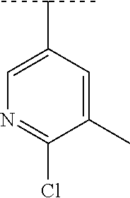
C1(C)=CC(C(C)C)=CN=C1Cl
